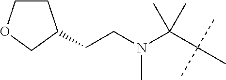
C(C(C)(C)C)(C)(C)N(CCC1CCOC1)C
